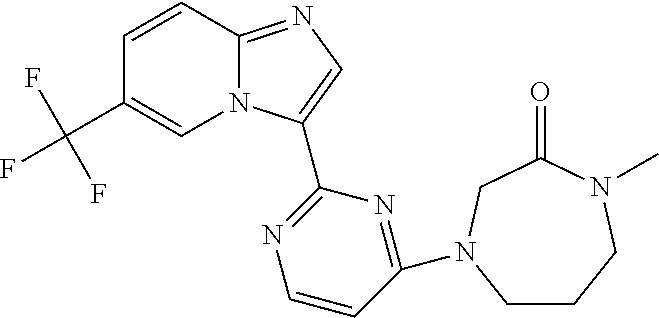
C12=NC=C(C3=NC=CC(N4CCCN(C)C(=O)C4)=N3)N1C=C(C(F)(F)F)C=C2
